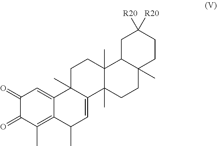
C1(=O)C(=O)C(C)=C2C(=C1)C1(C)C(=CC2C)C2(C)C(C)(CC1)C1C(C)(CC2)CCC([R20])([R20])C1
